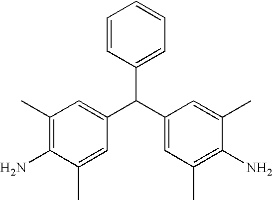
C(C1=CC(C)=C(N)C(C)=C1)(C1=CC(C)=C(N)C(C)=C1)C1=CC=CC=C1
